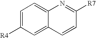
C1=C([R4])C=C2C(=C1)N=C([R7])C=C2
